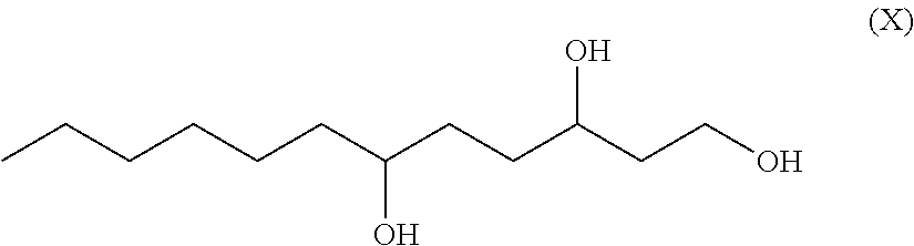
CCCCCCC(CCC(CCO)O)O
